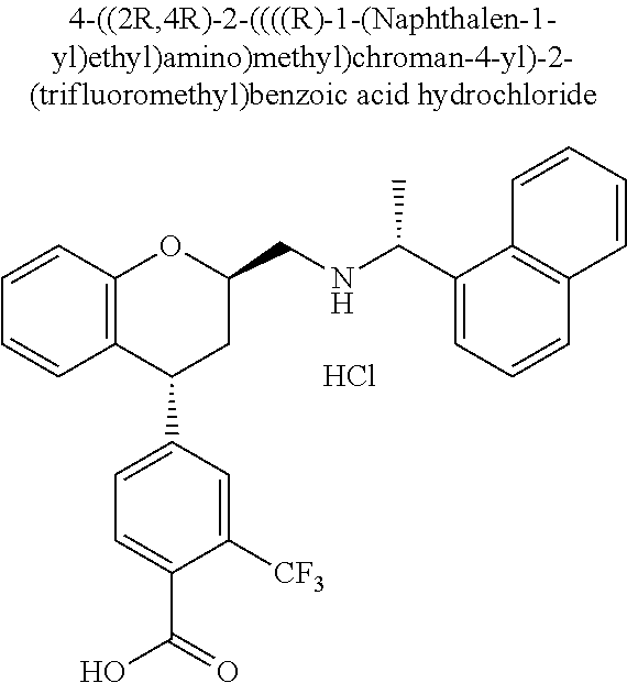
C12=C(C(C3=CC=C(C(=O)O)C([CF3])=C3)CC(CNC(C)C3=CC=CC4=C3C=CC=C4)O1)C=CC=C2.Cl
